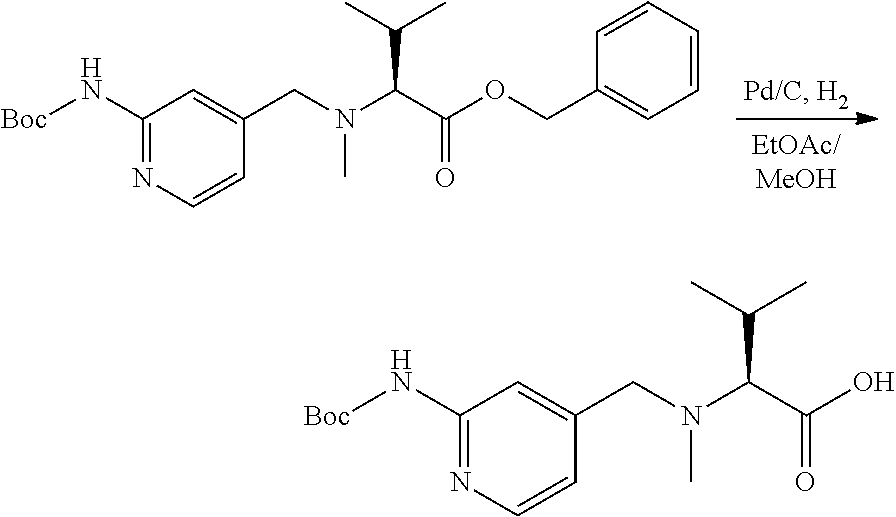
C1(N[Boc])=NC=CC(CN(C(C(O)=O)C(C)C)C)=C1.C1(N[Boc])=NC=CC(CN(C(C(OCC2=CC=CC=C2)=O)C(C)C)C)=C1
